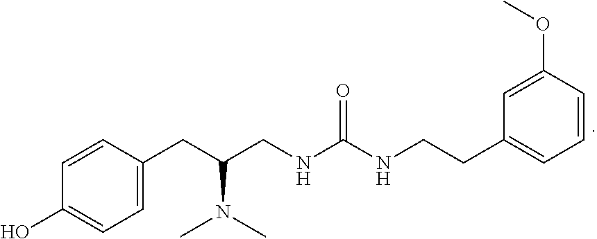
C1=C(CC(CNC(NCCC2=CC=CC(OC)=C2)=O)N(C)C)C=CC(O)=C1
